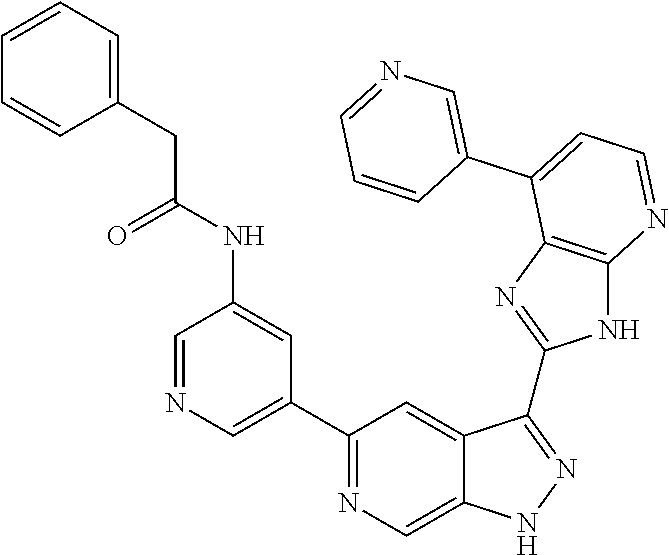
C1=NC=C(C2=NC=C3C(=C2)C(C2=NC4=C(N2)N=CC=C4C2=CN=CC=C2)=NN3)C=C1NC(=O)CC1=CC=CC=C1
